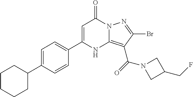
C1=C(C2CCCCC2)C=CC(C2=CC(=O)N3C(=C(C(=O)N4CC(CF)C4)C(Br)=N3)N2)=C1
